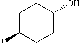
C1C(*)CCC(O)C1
